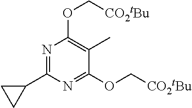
C1(C2=NC(OC[CO2tBu])=C(C)C(OC[CO2tBu])=N2)CC1
